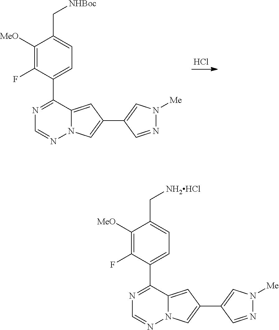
N1=C(C2=CC=C(C[NHBoc])C([MeO])=C2F)C2=CC(C3=CN([Me])N=C3)=CN2N=C1.Cl.N1=C(C2=CC=C(C[NH2HCl])C([MeO])=C2F)C2=CC(C3=CN([Me])N=C3)=CN2N=C1
